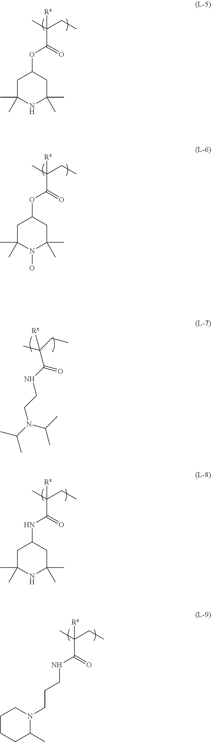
CC(CC)(C(=O)OC1CC(C)(C)NC(C)(C)C1)[Rx].CC(CC)(C(=O)NC1CC(C)(C)NC(C)(C)C1)[Rx].CC(CC)(C(=O)NCCCN1CCCCC1C)[Rx].CC(CC)(C(=O)NCCN(C(C)C)C(C)C)[Rx].CC(CC)(C(=O)OC1CC(C)(C)N(O)C(C)(C)C1)[Rx]
